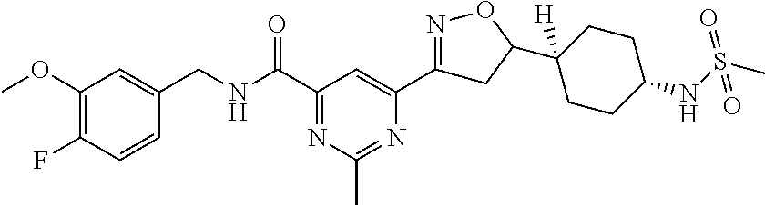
C1(OC)=C(F)C=CC(CNC(C2=NC(C)=NC(C3=NOC(C4([H])CCC(NS(=O)(=O)C)CC4)C3)=C2)=O)=C1
